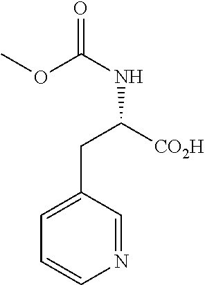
N(C(OC)=O)C(CC1=CC=CN=C1)[CO2H]
